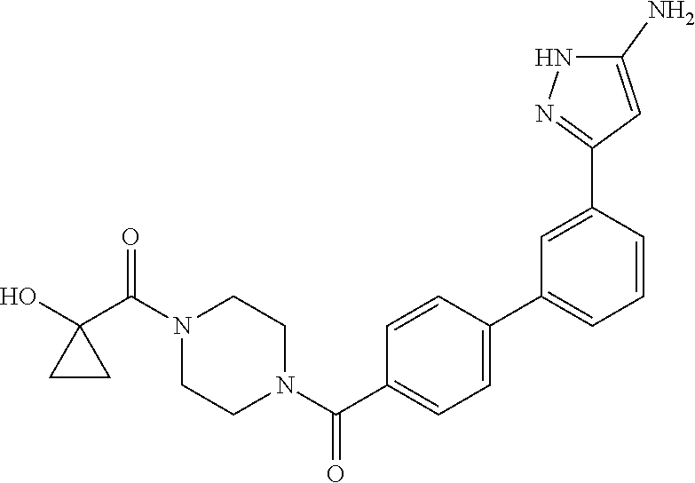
OC1(C(N2CCN(C(=O)C3=CC=C(C4=CC=CC(C5=NNC(N)=C5)=C4)C=C3)CC2)=O)CC1
